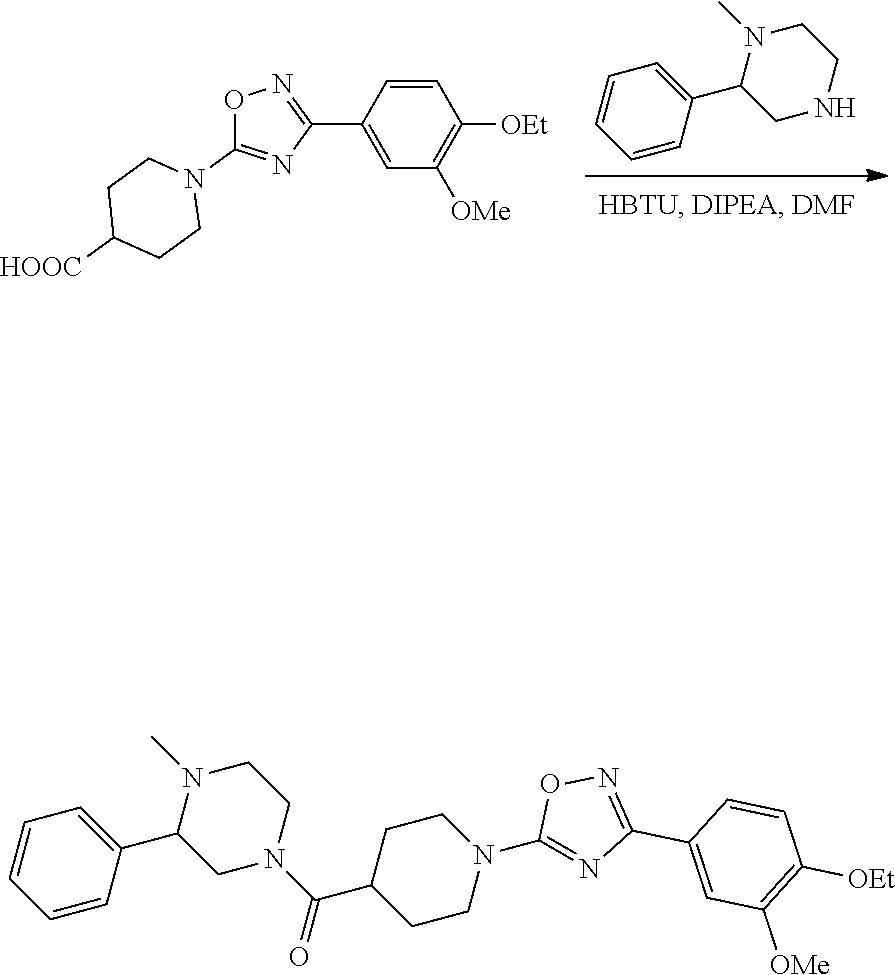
C1=CC(C2=NOC(N3CCC([HOOC])CC3)=N2)=CC([OMe])=C1[OEt].C1=CC=CC(C2CNCCN2C)=C1.C1=CC=CC(C2CN(C(=O)C3CCN(C4=NC(C5=CC([OMe])=C([OEt])C=C5)=NO4)CC3)CCN2C)=C1
